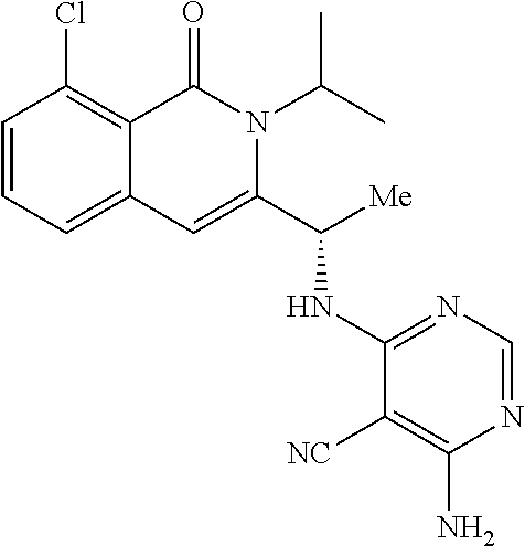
ClC1=C2C(=CC=C1)C=C(C([Me])NC1=NC=NC(N)=C1[NC])N(C(C)C)C2=O
